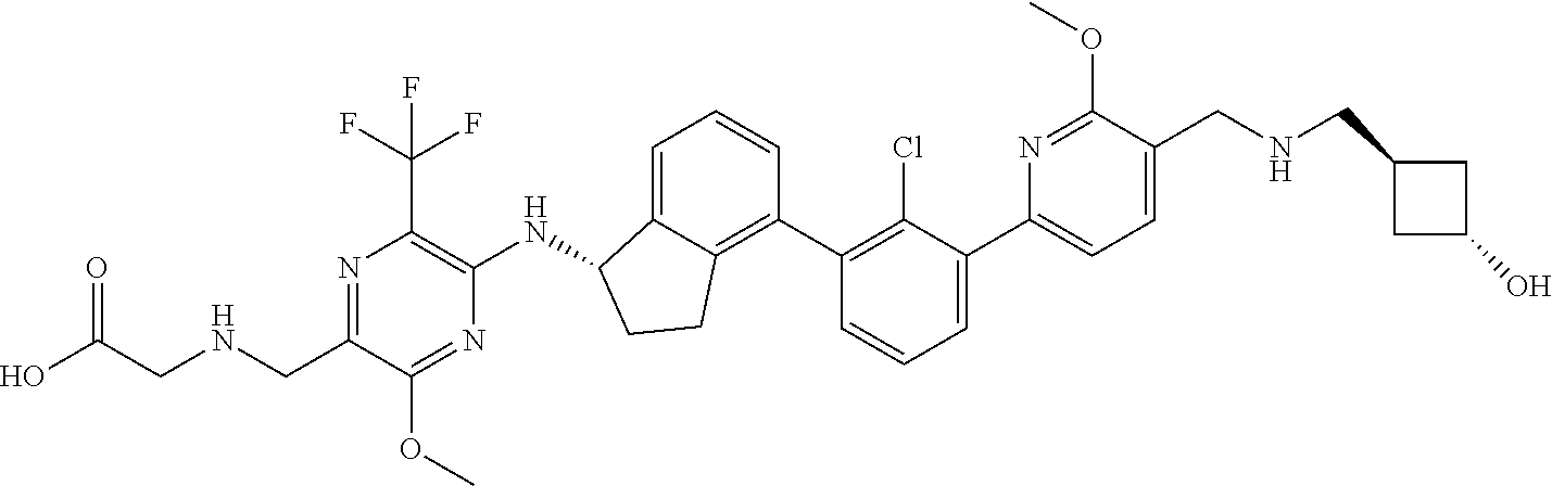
C(C1=NC(C(F)(F)F)=C(NC2C3=CC=CC(C4=C(Cl)C(C5=CC=C(CNCC6CC(O)C6)C(OC)=N5)=CC=C4)=C3CC2)N=C1OC)NCC(O)=O
